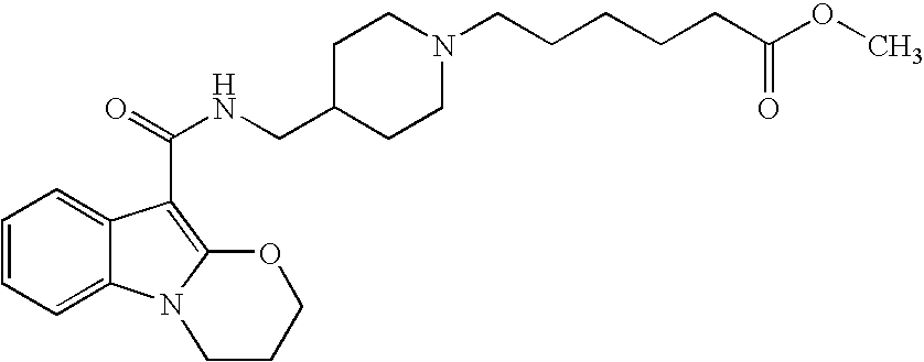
C1=CC=C2C(=C1)C(C(=O)NCC1CCN(CCCCCC(OC)=O)CC1)=C1N2CCCO1
